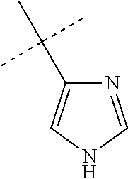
N1=CNC=C1C(C)(C)C
